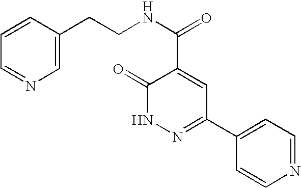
C1=CN=CC=C1C1=NNC(=O)C(C(NCCC2=CN=CC=C2)=O)=C1
